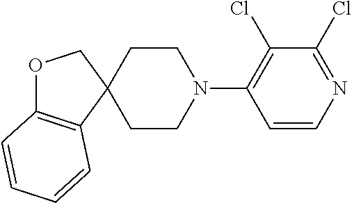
C12(CCN(C3=C(Cl)C(Cl)=NC=C3)CC1)COC1=C2C=CC=C1
